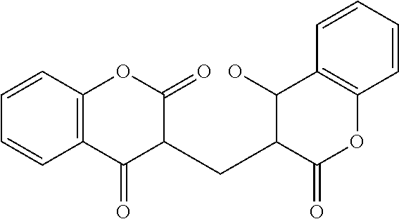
C1=CC2=C(C=C1)C(=O)C(CC1C(=O)OC3=C(C1O)C=CC=C3)C(=O)O2
